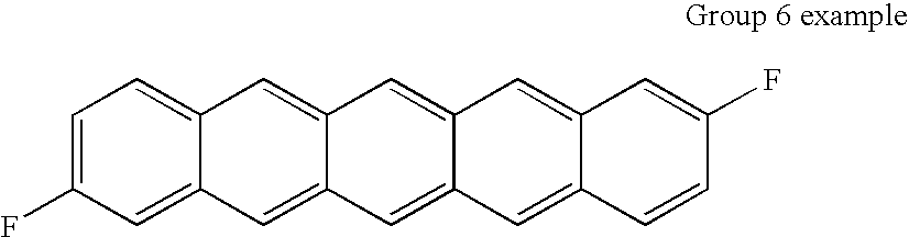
C1=C(F)C=C2C(=C1)C=C1C(=C2)C=C2C(=C1)C=C1C(=C2)C=CC(F)=C1
